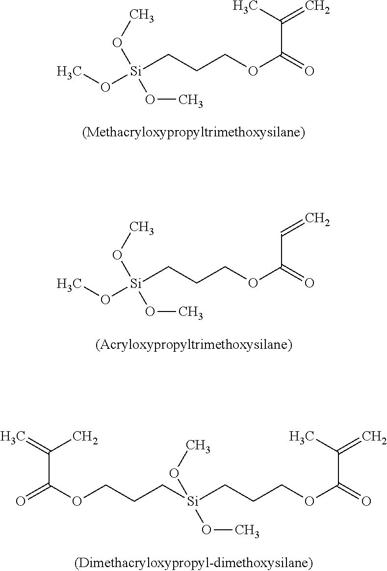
[Si](CCCOC(=O)C(C)=C)(OC)(OC)OC.[Si](CCCOC(=O)C=C)(OC)(OC)OC.[Si](CCCOC(=O)C(C)=C)(OC)(OC)CCCOC(=O)C(=C)C
